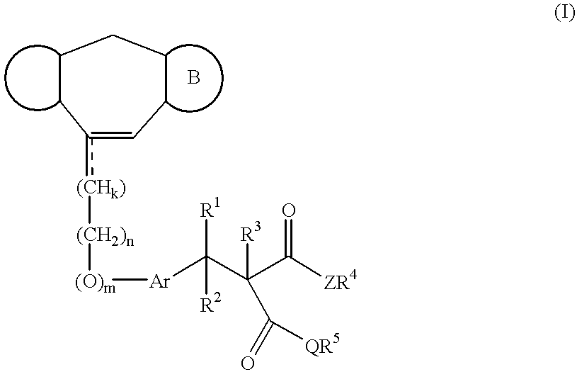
[(O)m]([Ar]C(C(C([ZR4])=O)([R3])C(=O)[QR5])([R1])[R2])[(CH2)n][(CHk)]c1=CCCCCC1
